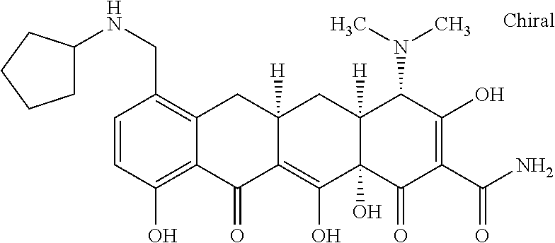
C12([H])C(O)(C(=O)C(C(N)=O)=C(O)C1N(C)C)C(O)=C1C([H])(C2)CC2=C(CNC3CCCC3)C=CC(O)=C2C1=O
